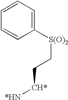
C1=CC=C([S(O)2]CC[CH*][*HN])C=C1
